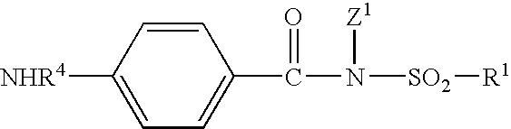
[NHR4]C1=CC=C(C(N([Z1])[SO2][R1])=O)C=C1
